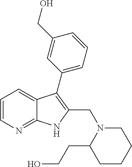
C1=CN=C2C(=C1)C(C1=CC=CC(CO)=C1)=C(CN1C(CCO)CCCC1)N2
